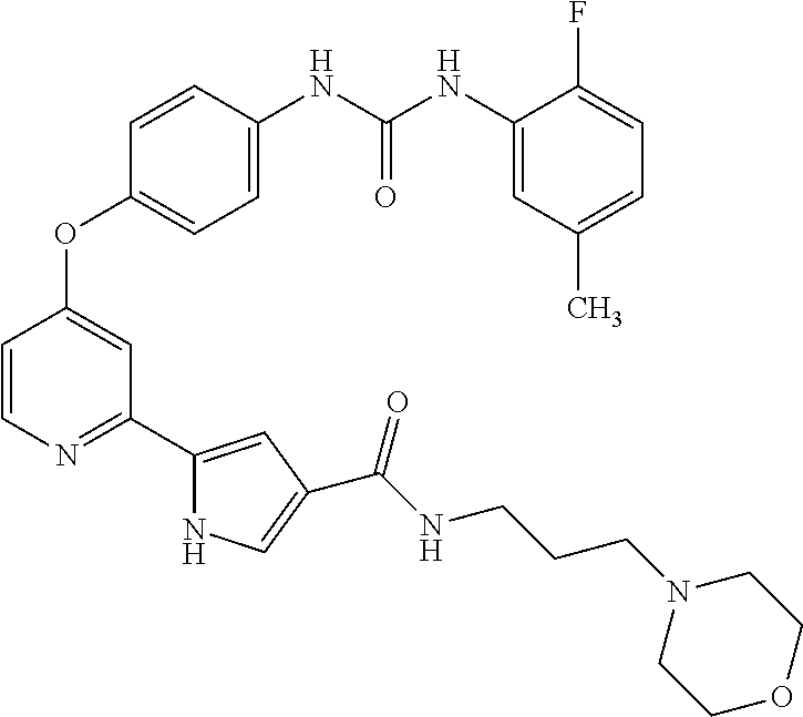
C1=C(NC(NC2=CC(C)=CC=C2F)=O)C=CC(OC2=CC(C3=CC(C(=O)NCCCN4CCOCC4)=CN3)=NC=C2)=C1
